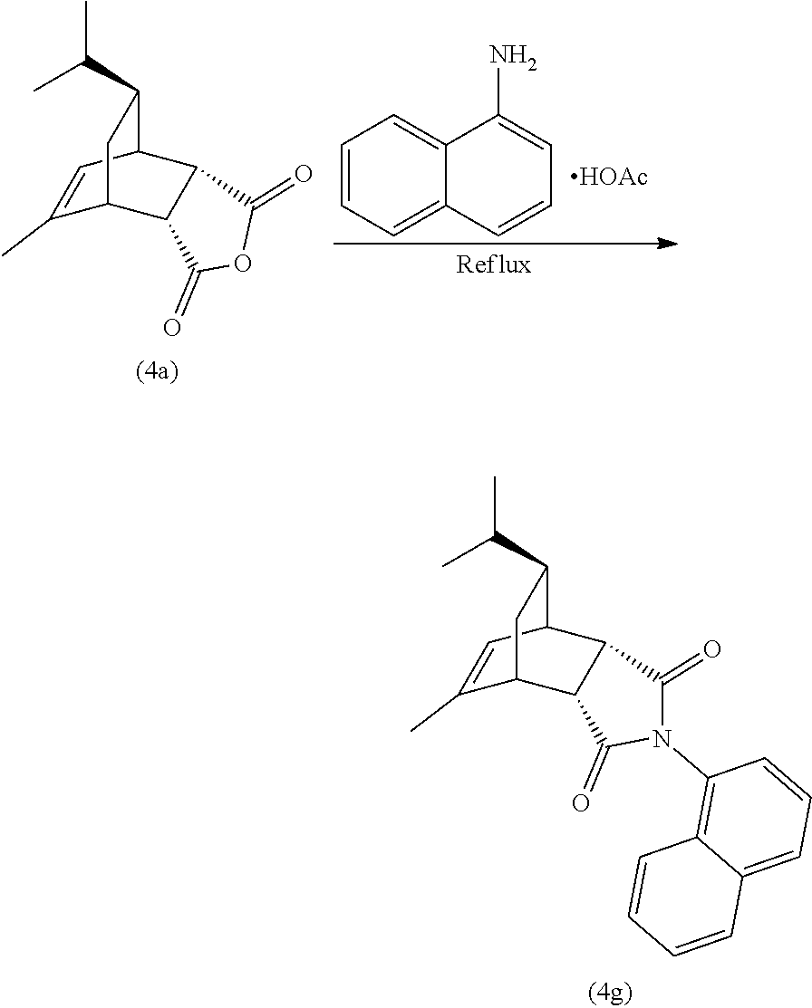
C1(C)=CC2C3C(C1CC2C(C)C)C(=O)N(C1=C2C(=CC=C1)C=CC=C2)C3=O.C1(C)=CC2C3C(C1CC2C(C)C)C(=O)OC3=O.C1=CC=C2C(=C1)C(N)=CC=C2.[HOAc]
